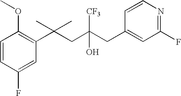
C1(F)=CC(C(CC(CC2=CC(F)=NC=C2)([CF3])O)(C)C)=C(OC)C=C1
